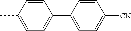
C1=CC(C2=CC=C(C)C=C2)=CC=C1[CN]
